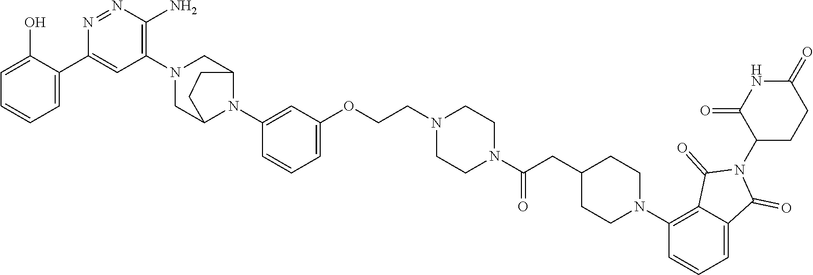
C1=C(O)C(C2=CC(N3CC4N(C5=CC(OCCN6CCN(C(CC7CCN(C8=C9C(=CC=C8)C(=O)N(C8CCC(=O)NC8=O)C9=O)CC7)=O)CC6)=CC=C5)C(C3)CC4)=C(N)N=N2)=CC=C1
